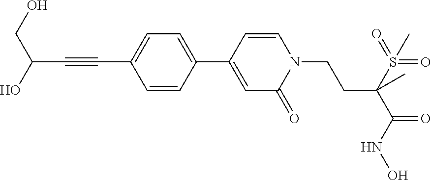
C1=CC(C2=CC=C(C#CC(O)CO)C=C2)=CC(=O)N1CCC(S(=O)(=O)C)(C(=O)NO)C
